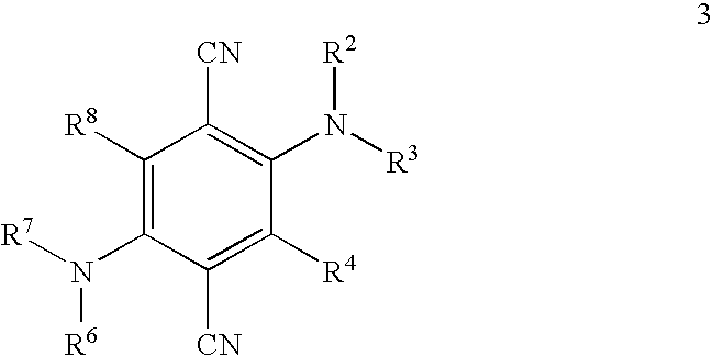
N([R6])(C1=C([R8])C([CN])=C(N([R3])[R2])C([R4])=C1[CN])[R7]
